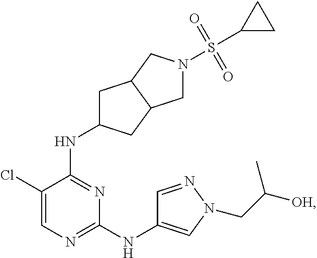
N1=C(NC2CC3C(C2)CN(S(=O)(=O)C2CC2)C3)C(Cl)=CN=C1NC1=CN(CC([OH])C)N=C1
